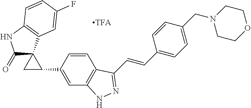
C1C(C2=CC3=C(C=C2)C(C=CC2=CC=C(CN4CCOCC4)C=C2)=NN3)C12C(=O)NC1=C2C=C(F)C=C1
